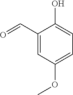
OC1=CC=C(OC)C=C1C=O
